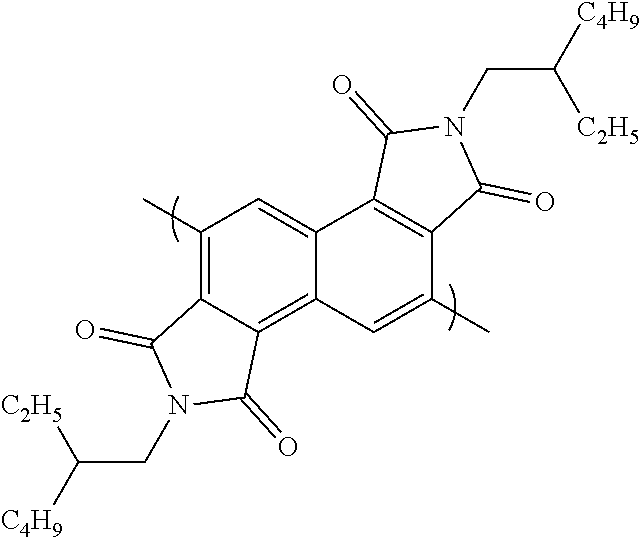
C1(C)=C2C(=C3C(=C1)C1=C(C(C)=C3)C(=O)N(CC([C4H9])[C2H5])C1=O)C(=O)N(CC([C4H9])[C2H5])C2=O
